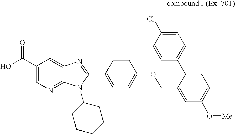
C12=CC(C(O)=O)=CN=C1N(C1CCCCC1)C(C1=CC=C(OCC3=CC(O[Me])=CC=C3C3=CC=C(Cl)C=C3)C=C1)=N2
